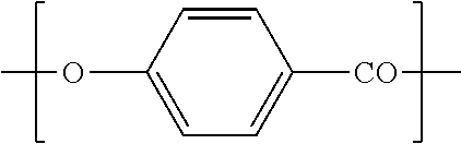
C1=C(OC)C=CC([CO]C)=C1
